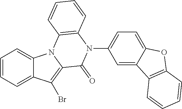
C1=CC=C2C(=C1)N1C(=C2Br)C(=O)N(C2=CC=C3C(=C2)C2=C(O3)C=CC=C2)C2=C1C=CC=C2
